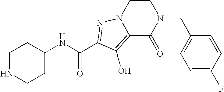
C1(NC(=O)C2=NN3CCN(CC4=CC=C(F)C=C4)C(=O)C3=C2O)CCNCC1
